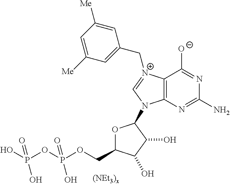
C12=C(N=C(N)N=C1[O-])N(C1OC(COP(OP(O)(=O)O)(=O)O)C(O)C1O)C=[N+]2CC1=CC([Me])=CC([Me])=C1
